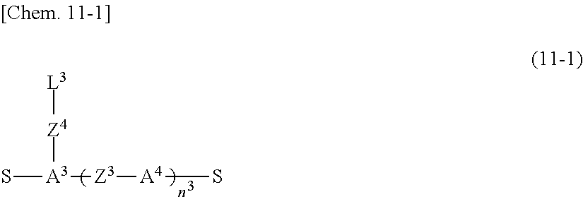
S[A3]([Z4][L3])[Z3][A4]S
